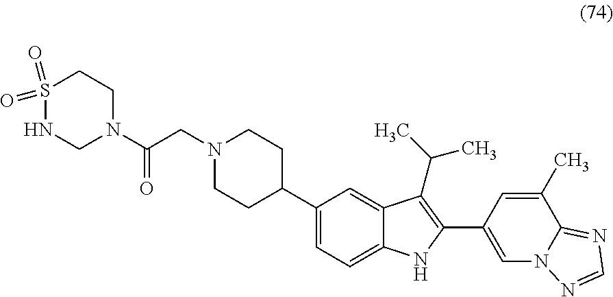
N1(CC(N2CCS(=O)(=O)NC2)=O)CCC(C2=CC=C3C(=C2)C(C(C)C)=C(C2=CN4C(=NC=N4)C(C)=C2)N3)CC1
